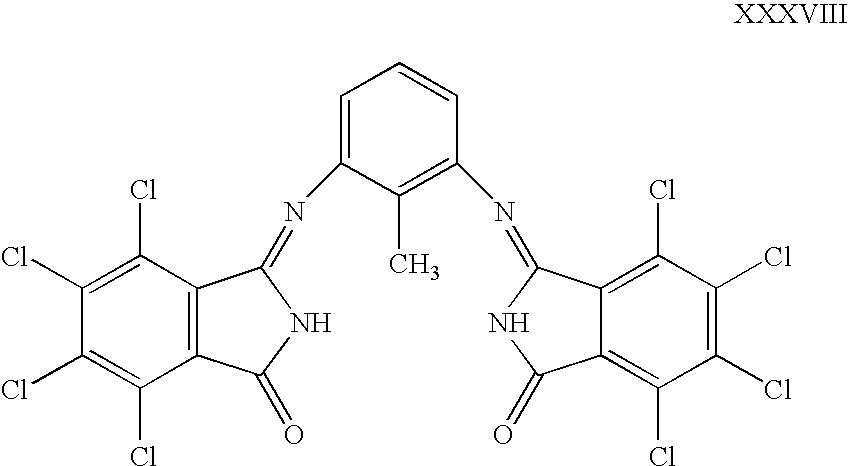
C1(Cl)=C(Cl)C2=C(C(Cl)=C1Cl)C(=O)NC2=NC1=CC=CC(N=C2C3=C(Cl)C(Cl)=C(Cl)C(Cl)=C3C(=O)N2)=C1C
